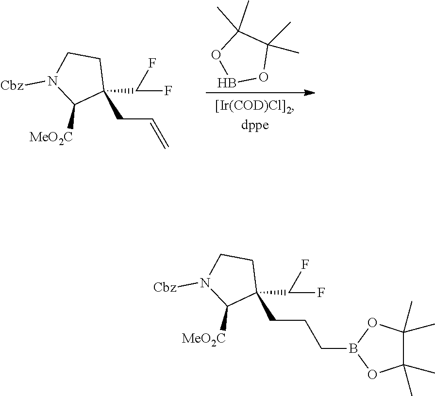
C1(C(F)F)(CC=C)CCN([Cbz])C1[MeO2C].B1OC(C)(C)C(C)(C)O1.C1(C(F)F)(CCCB2OC(C)(C)C(C)(C)O2)CCN([Cbz])C1[MeO2C]
